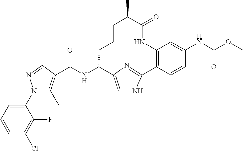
C(NC1CCCC(C)C(=O)NC2=C(C=CC(NC(OC)=O)=C2)C2=NC1=CN2)(=O)C1=C(C)N(C2=CC=CC(Cl)=C2F)N=C1
